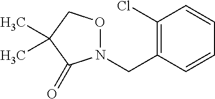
C1(Cl)=C(CN2OCC(C)(C)C2=O)C=CC=C1
